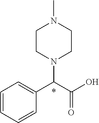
C1CN(C(C(O)=O)C2=CC=CC=C2)CCN1C
